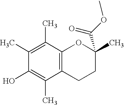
C1(C)=C(C)C(O)=C(C)C2=C1OC(C)(C(OC)=O)CC2
